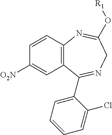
C12=C(C=CC([O2N])=C1)N=C(O[R1])CN=C2C1=CC=CC=C1Cl
